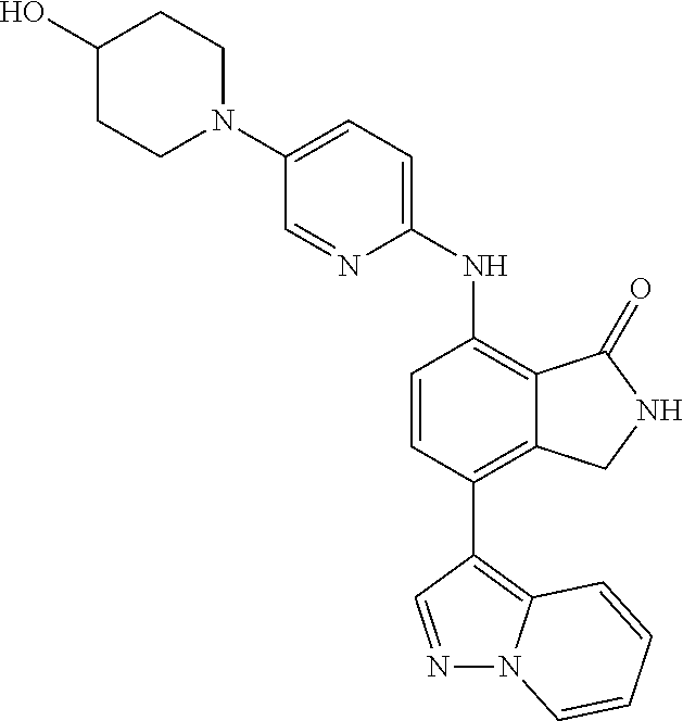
C1(N2CCC(O)CC2)=CC=C(NC2=C3C(=C(C4=C5N(N=C4)C=CC=C5)C=C2)CNC3=O)N=C1
